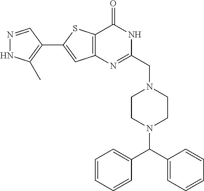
N1=CC(C2=CC3=C(S2)C(=O)NC(CN2CCN(C(C4=CC=CC=C4)C4=CC=CC=C4)CC2)=N3)=C(C)N1
